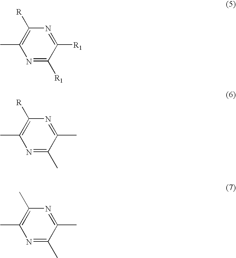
N1=C([R1])C([R1])=NC([R])=C1C.N1=C(C)C(C)=NC([R])=C1C.N1=C(C)C(C)=NC(C)=C1C
